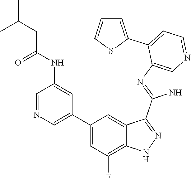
C1=NC=C(C2=CC(F)=C3C(=C2)C(C2=NC4=C(N2)N=CC=C4C2=CC=CS2)=NN3)C=C1NC(=O)CC(C)C
